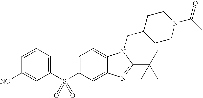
C1=C(S(C2=CC=CC([NC])=C2C)(=O)=O)C=C2C(=C1)N(CC1CCN(C(=O)C)CC1)C(C(C)(C)C)=N2
